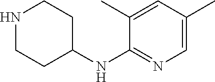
N1CCC(NC2=NC=C(C)C=C2C)CC1
